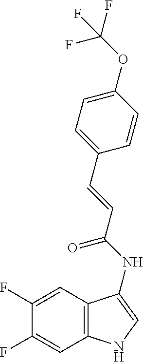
C1(F)=CC2=C(C=C1F)NC=C2NC(=O)C=CC1=CC=C(OC(F)(F)F)C=C1
